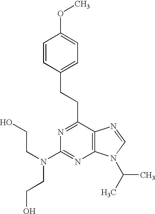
N1=C(CCC2=CC=C(OC)C=C2)C2=C(N=C1N(CCO)CCO)N(C(C)C)C=N2
